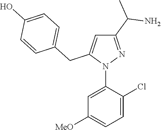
N1(C2=CC([MeO])=CC=C2Cl)N=C(C(N)C)C=C1CC1=CC=C(O)C=C1
